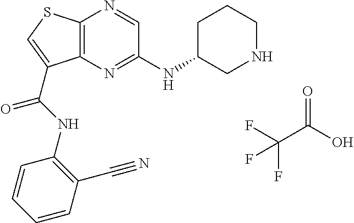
C12=C(N=C(NC3CNCCC3)C=N1)C(C(NC1=C(C#N)C=CC=C1)=O)=CS2.O=C(O)C(F)(F)F
